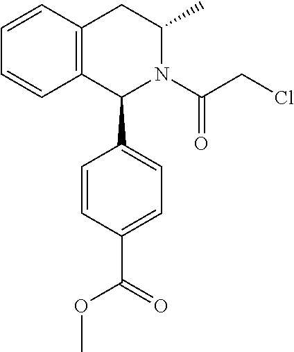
C1=CC2=C(C=C1)C(C1=CC=C(C(OC)=O)C=C1)N(C(=O)CCl)C(C)C2
